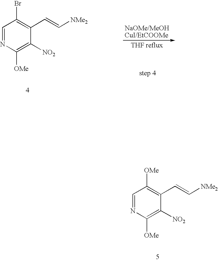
C1=NC([OMe])=C([NO2])C(C=C[NMe2])=C1[OMe].C1=NC([OMe])=C([NO2])C(C=C[NMe2])=C1Br
